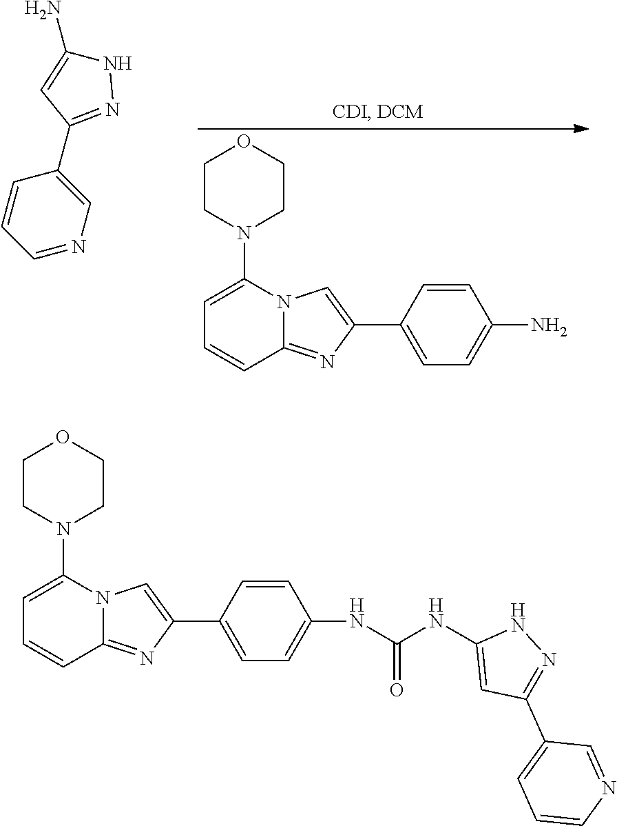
C1=CC=NC=C1C1=NNC(N)=C1.C1=C(N2CCOCC2)N2C(=NC(C3=CC=C(N)C=C3)=C2)C=C1.C1=C(N2CCOCC2)N2C(=NC(C3=CC=C(NC(NC4=CC(C5=CC=CN=C5)=NN4)=O)C=C3)=C2)C=C1
